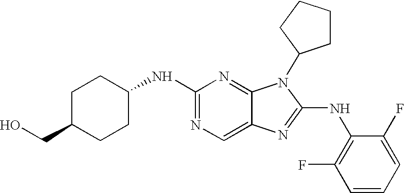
C1(NC2=NC=C3C(=N2)N(C2CCCC2)C(NC2=C(F)C=CC=C2F)=N3)CCC(CO)CC1
